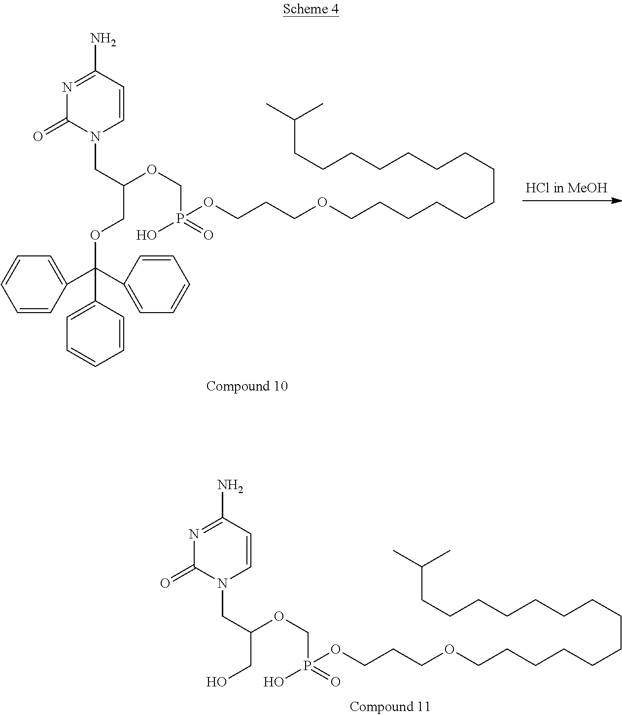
C1=CN(CC(OCP(OCCCOCCCCCCCCCCCCCCC(C)C)(O)=O)COC(C2=CC=CC=C2)(C2=CC=CC=C2)C2=CC=CC=C2)C(=O)N=C1N.C1=CN(CC(OCP(OCCCOCCCCCCCCCCCCCCC(C)C)(O)=O)CO)C(=O)N=C1N
